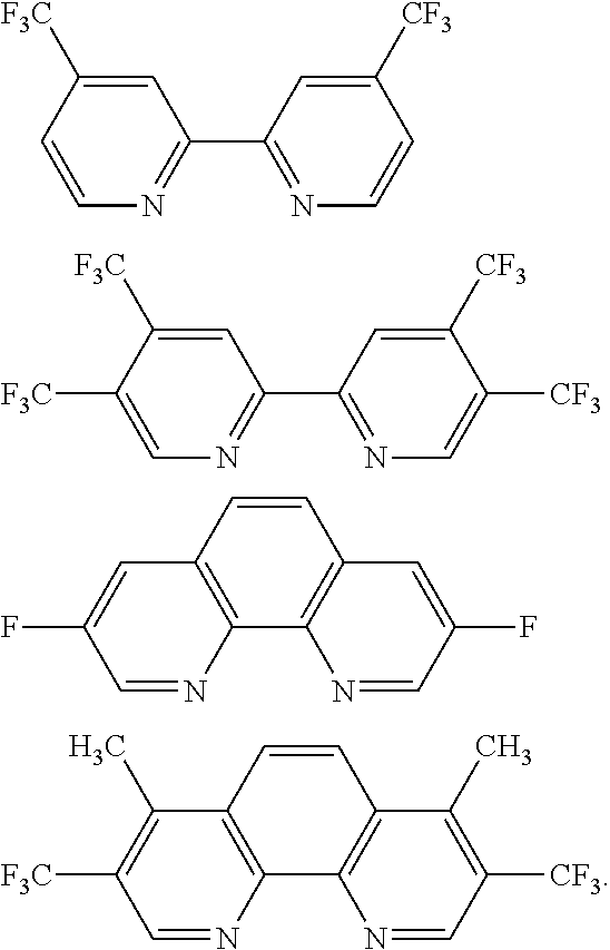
C1(C2=NC=CC([CF3])=C2)=NC=CC([F3C])=C1.C1(C2=NC=C([CF3])C([CF3])=C2)=NC=C([F3C])C([F3C])=C1.C12=C(C=C(F)C=N1)C=CC1=C2N=CC(F)=C1.C12=C(C(C)=C([F3C])C=N1)C=CC1=C2N=CC([CF3])=C1C
